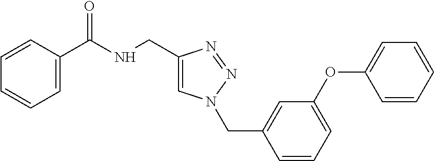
C1=C(C(NCC2=CN(CC3=CC(OC4=CC=CC=C4)=CC=C3)N=N2)=O)C=CC=C1
